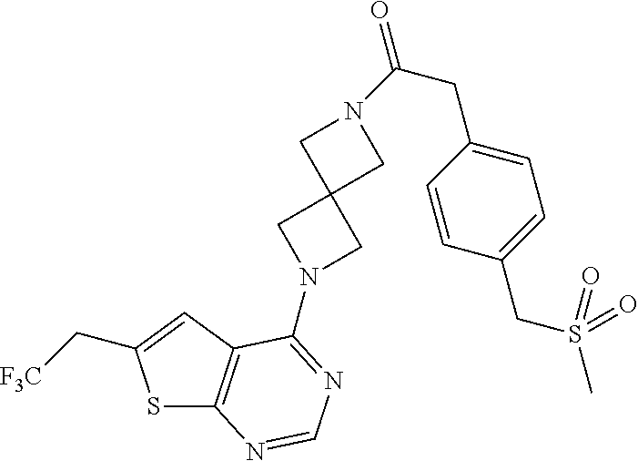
S1C2=C(C=C1C[F3C])C(N1CC3(C1)CN(C(CC1=CC=C(CS(C)(=O)=O)C=C1)=O)C3)=NC=N2
